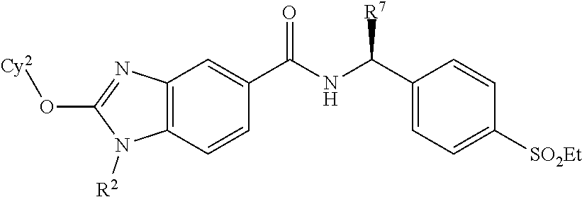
[Cy2]OC1=NC2=C(N1[R2])C=CC(C(NC(C1=CC=C([SO2Et])C=C1)[R7])=O)=C2
